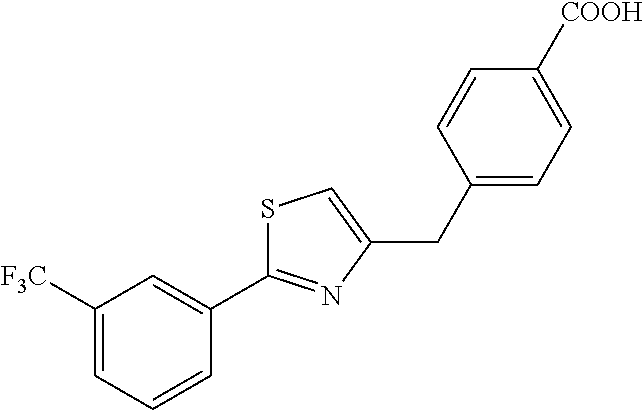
C1=C([COOH])C=CC(CC2=CSC(C3=CC([F3C])=CC=C3)=N2)=C1
